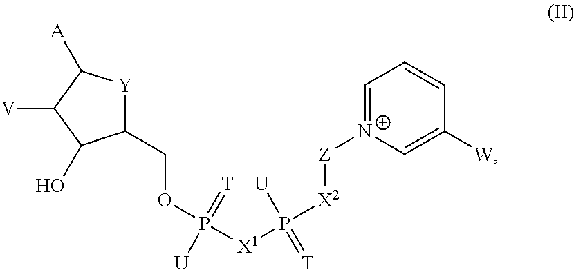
C1(COP(=[T])([U])[X1]P([X2][Z][N+]2=CC=CC([W])=C2)(=[T])[U])[Y]C([A])C([V])C1O
